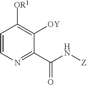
C1=CN=C(C(N[Z])=O)C([OY])=C1[OR1]
